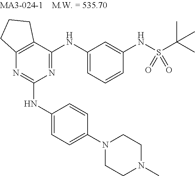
N1=C(NC2=CC=CC(NS(C(C)(C)C)(=O)=O)=C2)C2=C(N=C1NC1=CC=C(N3CCN(C)CC3)C=C1)CCC2
